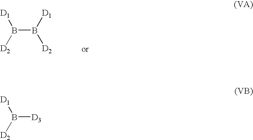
B(B([D1])[D2])([D2])[D1].B([D3])([D2])[D1]
